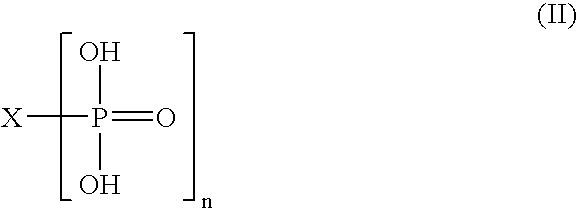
[X]P(=O)(O)O
